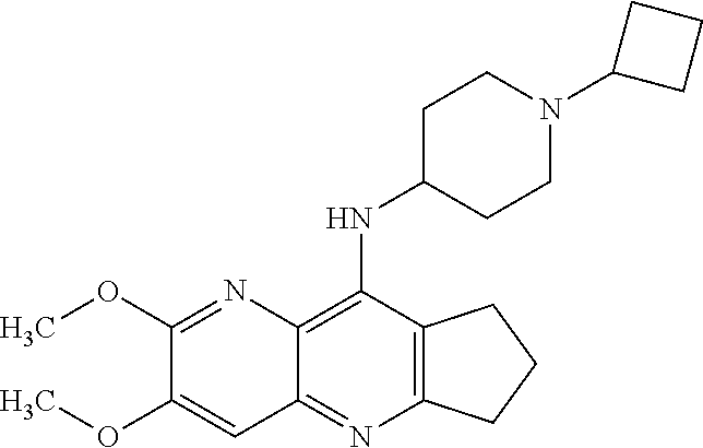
C12=C(C(NC3CCN(C4CCC4)CC3)=C3C(=N1)C=C(OC)C(OC)=N3)CCC2
